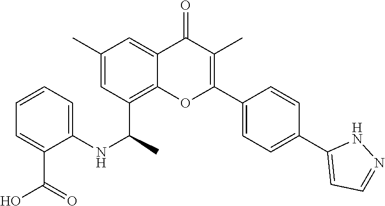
C1=C(NC(C2=C3C(=CC(C)=C2)C(=O)C(C)=C(C2=CC=C(C4=CC=NN4)C=C2)O3)C)C(C(=O)O)=CC=C1
